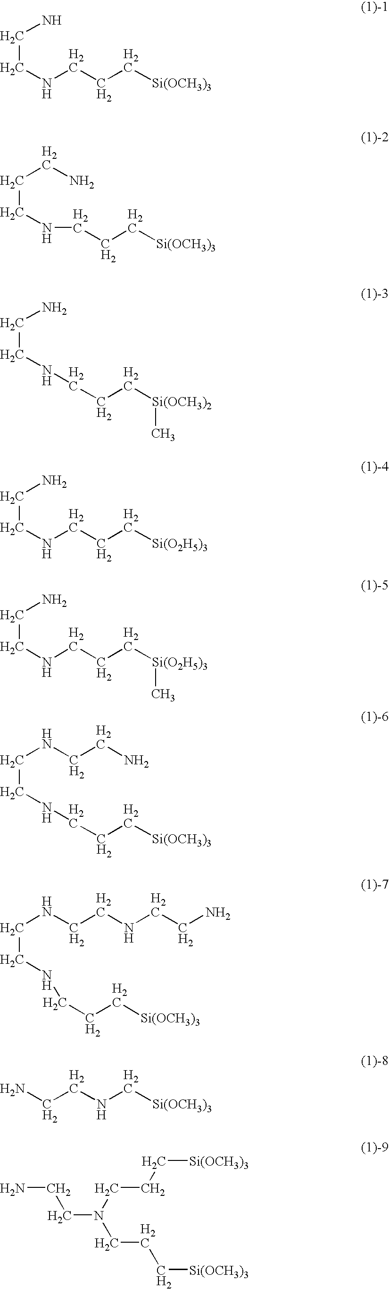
C(CNCCC[Si(OCH3)3])N.C(CC[Si(OCH3)3])NCCCN.NCCNCCC[Si(OCH3)2]C.NCCNCCC[Si(O2H5)3].NCCNCCC[Si(O2H5)3]C.N(CCNCCC[Si(OCH3)3])CCN.N(CCNCCC[Si(OCH3)3])CCNCCN.NCCNC[Si(OCH3)3].NCCN(CCC[Si(OCH3)3])CCC[Si(OCH3)3]
